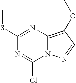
C1(SC)=NC2=C(OC)C=NN2C(Cl)=N1
